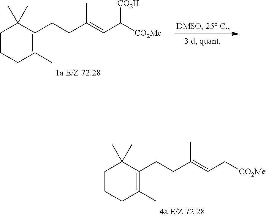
C1CCC(C)=C(CCC(=CC([CO2Me])[CO2H])C)C1(C)C.C1CCC(C)=C(CCC(=CC[CO2Me])C)C1(C)C
